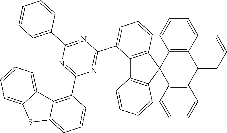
C12=C3C(=CC=C1)C=CC=C3C1=C(C23C2=C(C4=C3C=CC=C4)C(C3=NC(C4=C5C(=CC=C4)SC4=CC=CC=C54)=NC(C4=CC=CC=C4)=N3)=CC=C2)C=CC=C1
